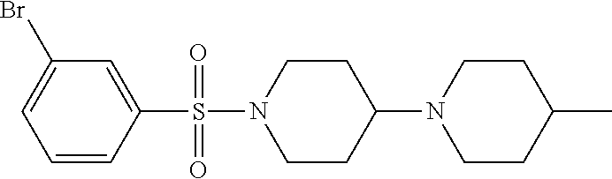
C1(Br)=CC=CC(S(N2CCC(N3CCC(C)CC3)CC2)(=O)=O)=C1
